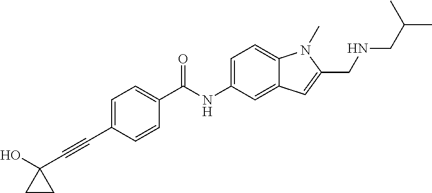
C1(C#CC2(O)CC2)=CC=C(C(=O)NC2=CC=C3C(=C2)C=C(CNCC(C)C)N3C)C=C1
